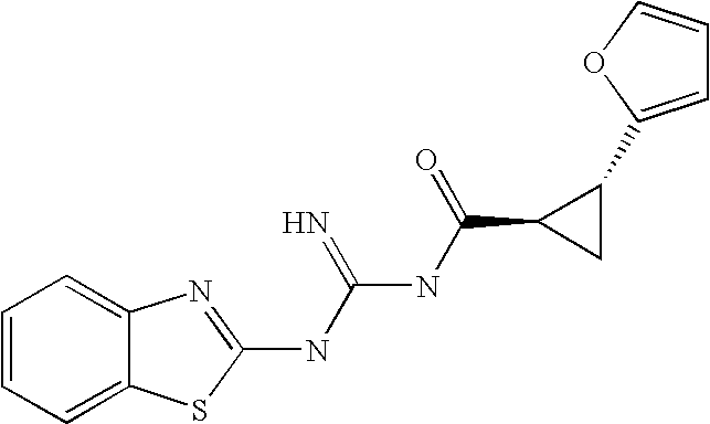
C12=CC=CC=C1SC(NC(NC(=O)C1CC1C1=CC=CO1)=N)=N2
